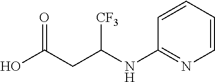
OC(CC(NC1=NC=CC=C1)[CF3])=O
